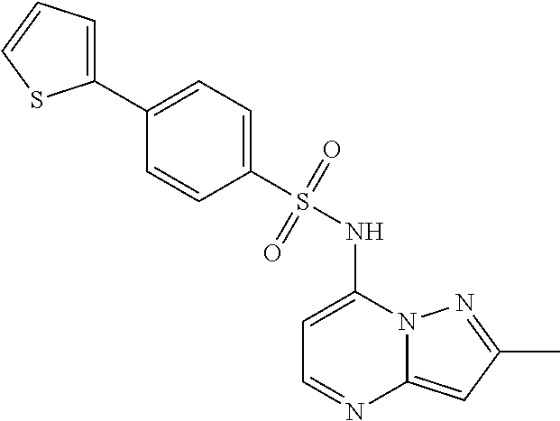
C1=C(NS(C2=CC=C(C3=CC=CS3)C=C2)(=O)=O)N2C(=CC(C)=N2)N=C1
